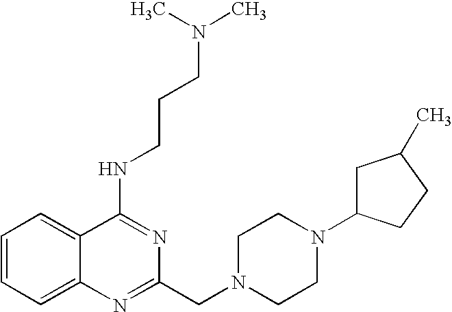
C1=CC=C2C(=C1)C(NCCCN(C)C)=NC(CN1CCN(C3CC(C)CC3)CC1)=N2
